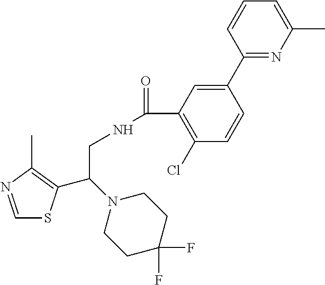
C1=NC(C)=C(C(N2CCC(F)(F)CC2)CNC(=O)C2=C(Cl)C=CC(C3=NC(C)=CC=C3)=C2)S1
